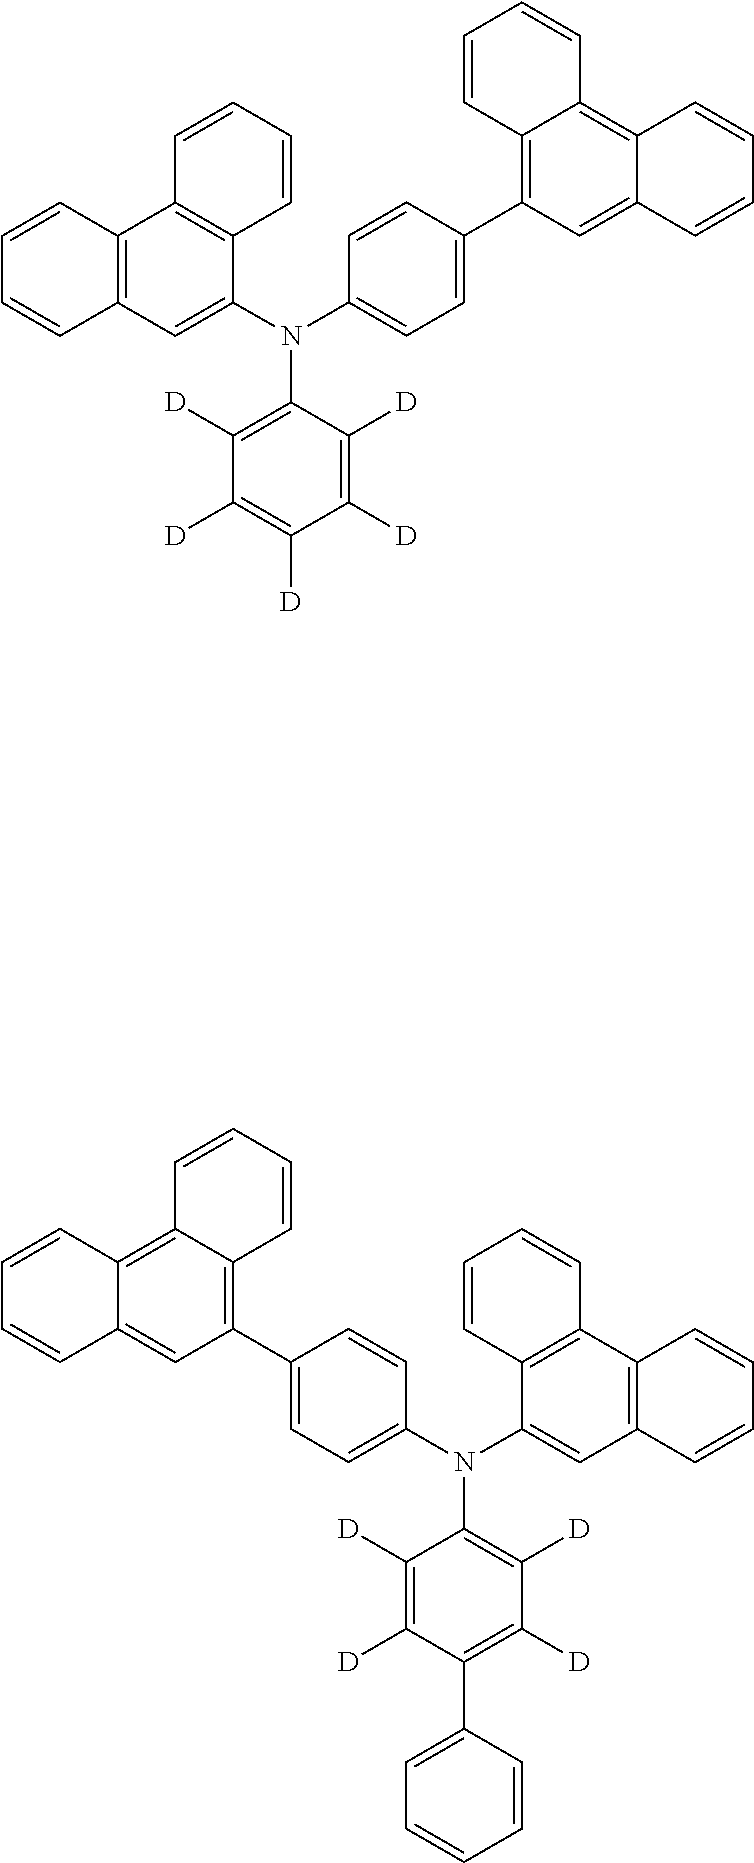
C1=CC=CC2=CC(C3=CC=C(N(C4=C([D])C([D])=C([D])C([D])=C4[D])C4=CC5=C(C=CC=C5)C5=C4C=CC=C5)C=C3)=C3C(=C12)C=CC=C3.C1=CC=CC2=CC(C3=CC=C(N(C4=C([D])C([D])=C(C5=CC=CC=C5)C([D])=C4[D])C4=CC5=C(C=CC=C5)C5=C4C=CC=C5)C=C3)=C3C(=C12)C=CC=C3
